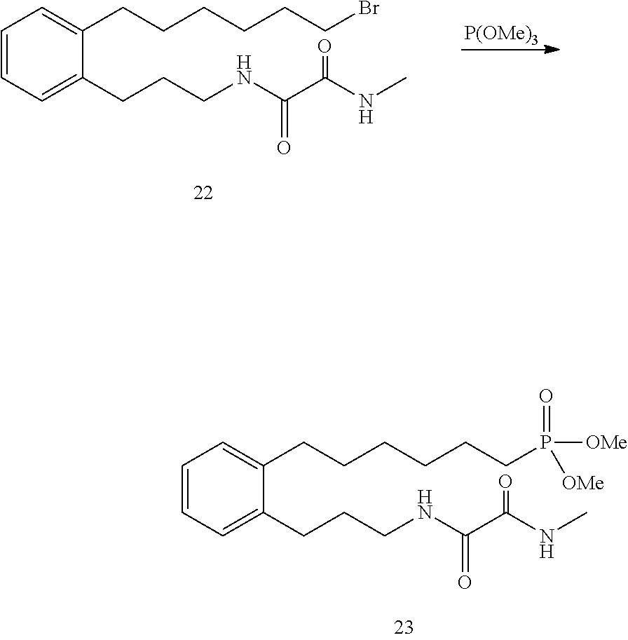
C1=CC=C(CCCNC(C(NC)=O)=O)C(CCCCCCBr)=C1.[P(OMe)3].C1=CC=C(CCCNC(C(NC)=O)=O)C(CCCCCCP(=O)([OMe])[OMe])=C1
